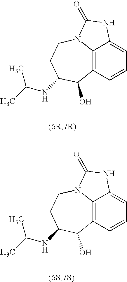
C12=C3C=CC=C1NC(=O)N2CCC(NC(C)C)C3O.C12=C3C=CC=C1NC(=O)N2CCC(NC(C)C)C3O
